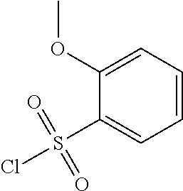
C1(OC)=CC=CC=C1S(Cl)(=O)=O
